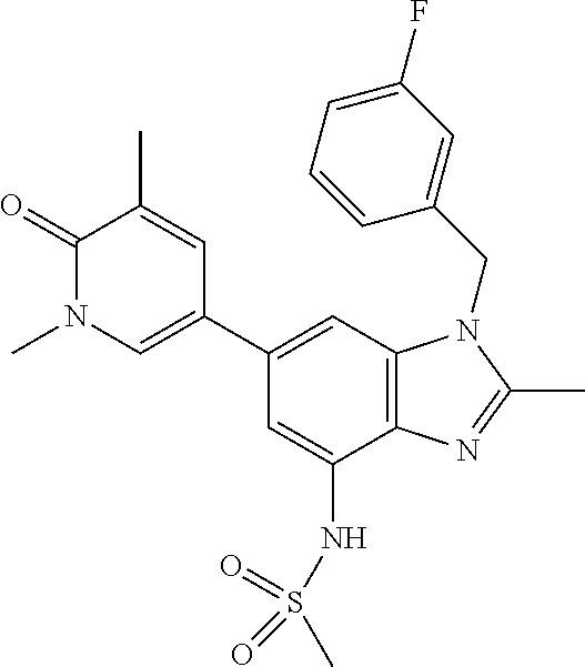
C1=C(NS(C)(=O)=O)C2=C(C=C1C1=CN(C)C(=O)C(C)=C1)N(CC1=CC(F)=CC=C1)C(C)=N2
